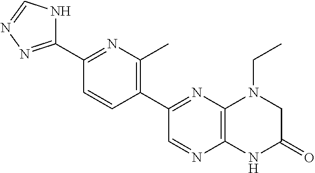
C12=C(N=C(C3=C(C)N=C(C4=NN=CN4)C=C3)C=N1)N(CC)CC(=O)N2
